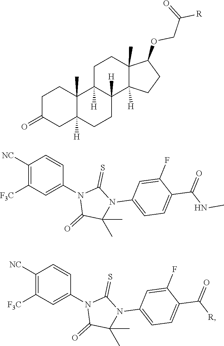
C1C(=O)CC2([H])C(C)(C1)C1([H])C([H])(CC2)C2([H])C(C)(CC1)C(OCC([R])=O)CC2.C1([NC])=C([F3C])C=C(N2C(=O)C(C)(C)N(C3=CC=C(C(=O)NC)C(F)=C3)C2=S)C=C1.C1([NC])=C([F3C])C=C(N2C(=O)C(C)(C)N(C3=CC=C(C(=O)[R])C(F)=C3)C2=S)C=C1
